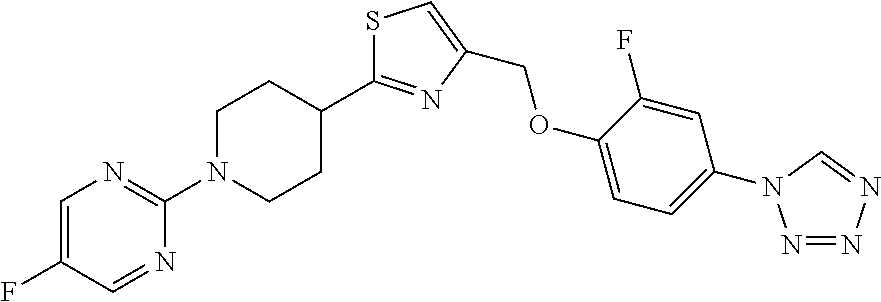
C(OC1=CC=C(N2N=NN=C2)C=C1F)C1=CSC(C2CCN(C3=NC=C(F)C=N3)CC2)=N1
